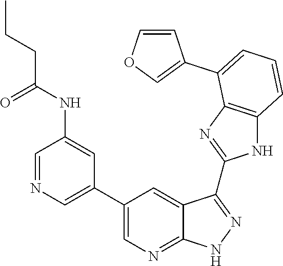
C1=NC=C(C2=CN=C3C(=C2)C(C2=NC4=C(N2)C=CC=C4C2=COC=C2)=NN3)C=C1NC(CCC)=O
